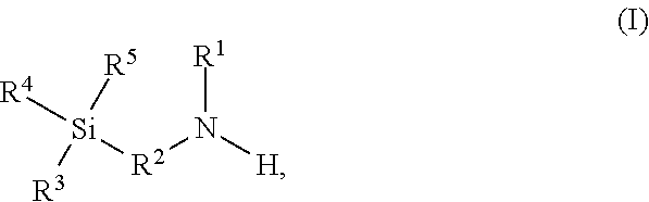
[R2](N([H])[R1])[Si]([R4])([R3])[R5]
